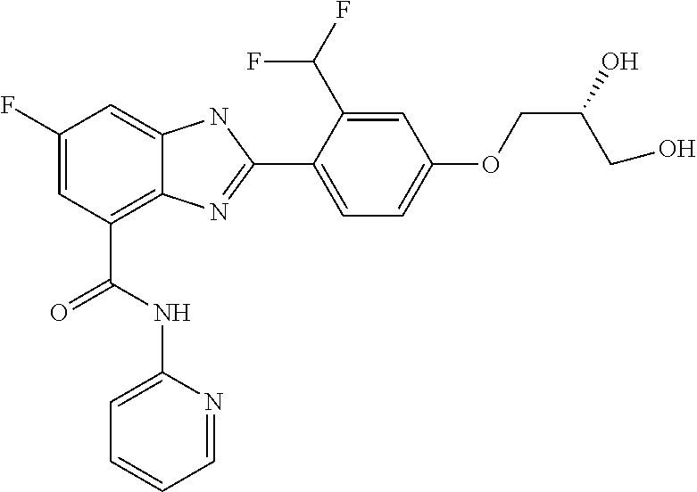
C1(F)=CC(C(=O)NC2=CC=CC=N2)=C2C(=C1)NC(C1=CC=C(OCC(O)CO)C=C1C(F)F)=N2
